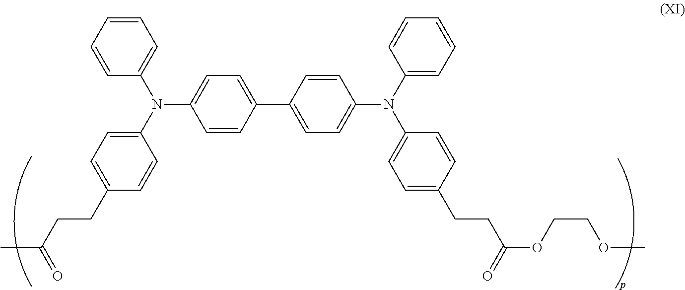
C1=CC(N(C2=CC=C(CCC(C)=O)C=C2)C2=CC=CC=C2)=CC=C1C1=CC=C(N(C2=CC=CC=C2)C2=CC=C(CCC(OCCOC)=O)C=C2)C=C1
